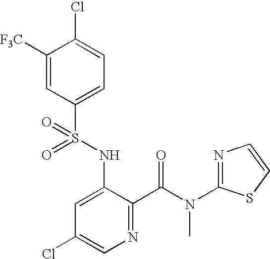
C1([F3C])=CC(S(NC2=CC(Cl)=CN=C2C(=O)N(C2=NC=CS2)C)(=O)=O)=CC=C1Cl
